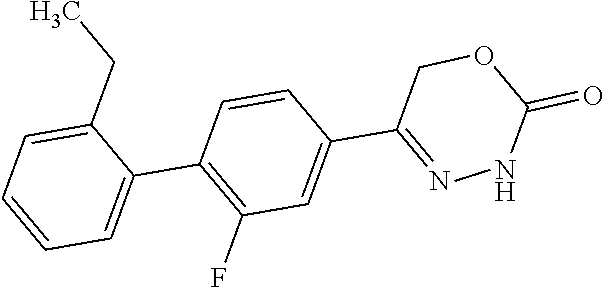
C1=C(CC)C(C2=C(F)C=C(C3=NNC(=O)OC3)C=C2)=CC=C1
